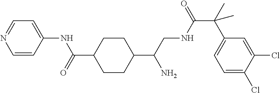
C1=CC(NC(=O)C2CCC(C(CNC(C(C3=CC=C(Cl)C(Cl)=C3)(C)C)=O)N)CC2)=CC=N1
